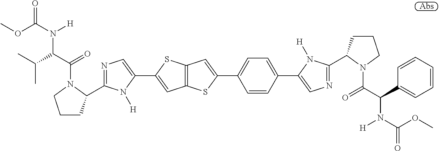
CC(C(C(=O)N1C(C2=NC=C(C3=CC4=C(S3)C=C(C3=CC=C(C5=CN=C(C6CCCN6C(C(C6=CC=CC=C6)N(C(OC)=O)[H])=O)N5[H])C=C3)S4)N2[H])CCC1)N(C(OC)=O)[H])C
